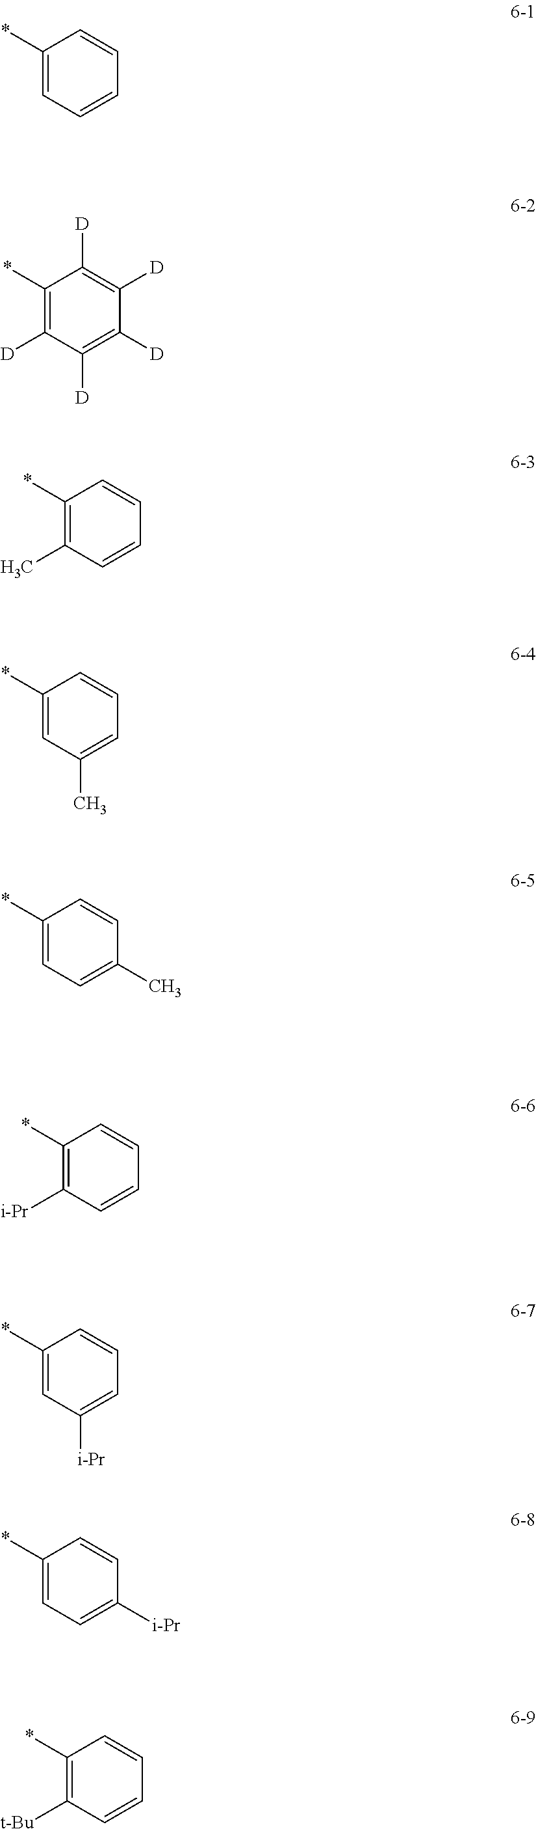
C1(*)=CC=CC=C1.C1(*)=C([D])C([D])=C([D])C([D])=C1[D].C1(*)=C(C)C=CC=C1.C1(*)=CC(C)=CC=C1.C1(*)=CC=C(C)C=C1.C1(*)=C([i-Pr])C=CC=C1.C1(*)=CC([i-Pr])=CC=C1.C1(*)=CC=C([i-Pr])C=C1.C1(*)=C([t-Bu])C=CC=C1
